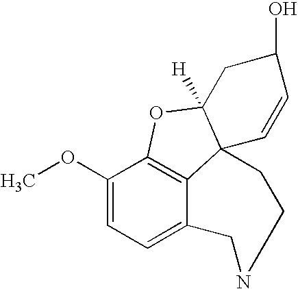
C12=C3C(OC)=CC=C1CNCCC21C([H])(O3)CC(O)C=C1
